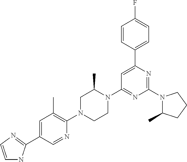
N1(C2=NC(C3=CC=C(F)C=C3)=CC(N3C(C)CN(C4=C(C)C=C(C5=NC=CN5)C=N4)CC3)=N2)C(C)CCC1
